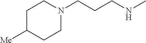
C1N(CCCNC)CCC([Me])C1
